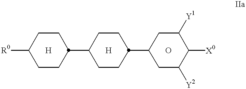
[R0]C1CCC(C2CCC(C3CC([Y2])C([X0])C([Y1])C3)CC2)CC1
